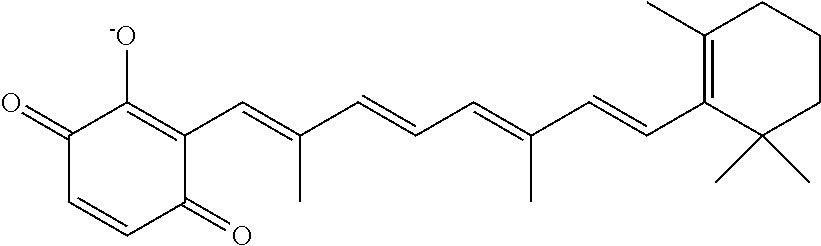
C1(C=C(C=CC=C(C=CC2=C(C)CCCC2(C)C)C)C)=C([-O])C(=O)C=CC1=O
